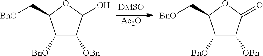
C1([BnO])C([OBn])C(O)OC1C[BnO].[Ac2O].C1([BnO])C([OBn])C(=O)OC1C[BnO]
